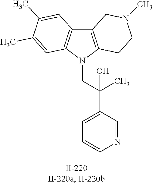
C12=C(N(CC(C3=CC=CN=C3)(C)O)C3=C1C=C(C)C(C)=C3)CCN(C)C2
